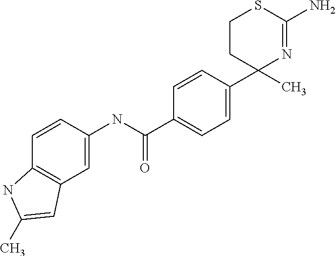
C1CC(C2=CC=C(C(NC3=CC4=C(C=C3)NC(C)=C4)=O)C=C2)(C)N=C(N)S1
